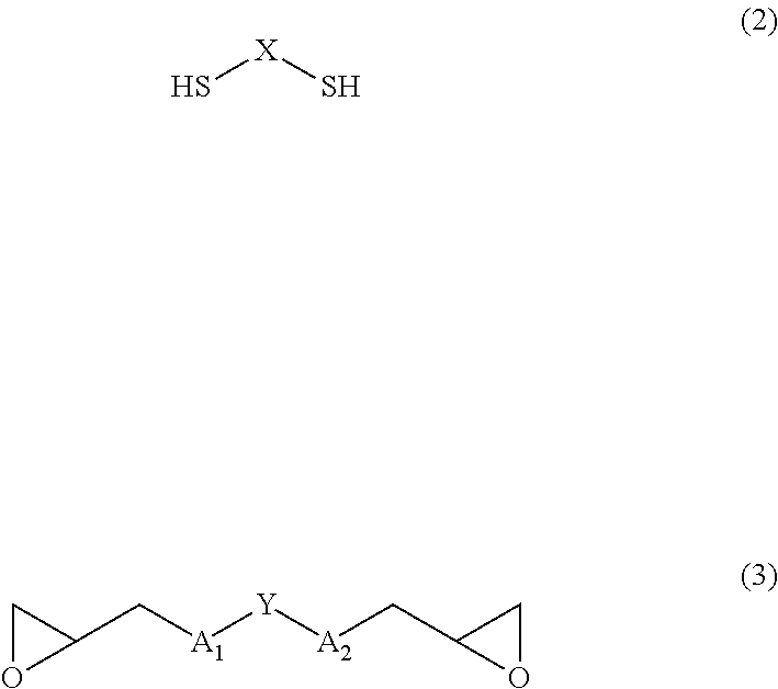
S[X]S.C1(C[A1][Y][A2]CC2OC2)CO1
